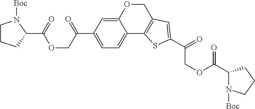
C12=CC=C(C(COC(C3N([Boc])CCC3)=O)=O)C=C1OCC1=C2SC(C(=O)COC(=O)C2N([Boc])CCC2)=C1
